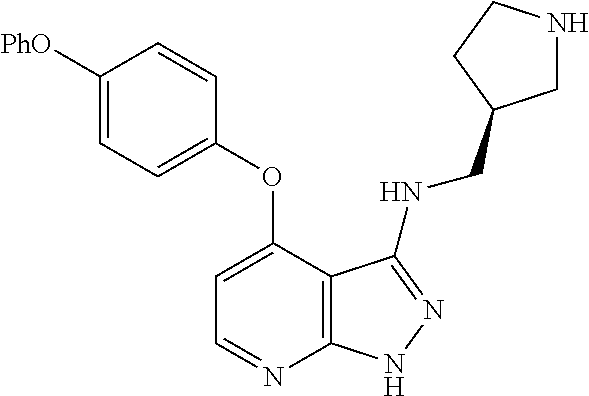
C1=C([PhO])C=CC(OC2=CC=NC3=C2C(NCC2CNCC2)=NN3)=C1
